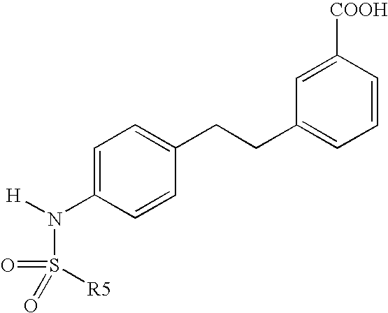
[H]N(C1=CC=C(CCC2=CC=CC([COOH])=C2)C=C1)S(=O)(=O)[R5]
